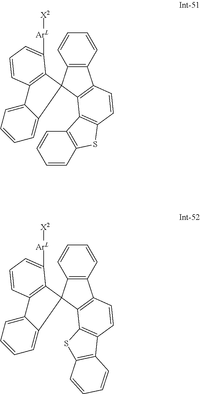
C12=C(C=CC=C1)C1=C(C3=C(C=C1)SC1=C3C=CC=C1)C21C2=C(C=CC=C2[ArL][X2])C2=CC=CC=C12.C12=C(C=CC=C1)C1=C(C3=C(C=C1)C1=C(S3)C=CC=C1)C21C2=C(C=CC=C2[ArL][X2])C2=CC=CC=C12
